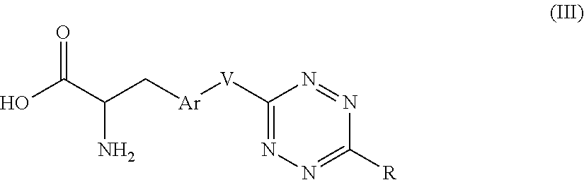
O=C(C(C[Ar][V]C1=NN=C([R])N=N1)N)O
